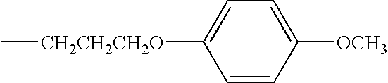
C[CH2CH2CH2O]C1=CC=C([OCH3])C=C1
